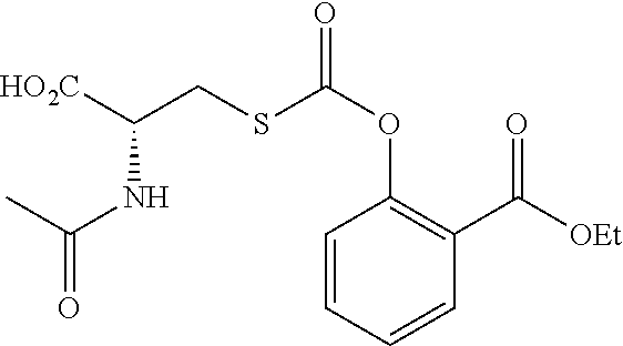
C1=CC(C([OEt])=O)=C(OC(SCC([HO2C])NC(C)=O)=O)C=C1
